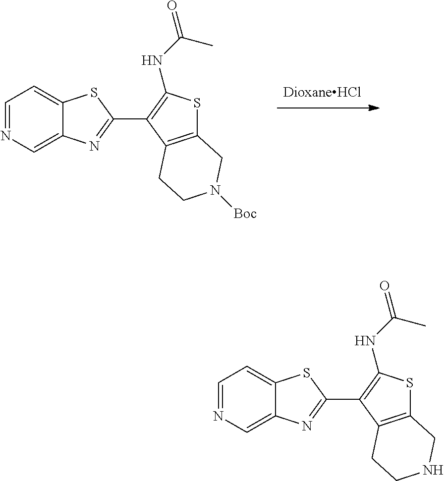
C1=NC=C2C(=C1)SC(C1=C(NC(=O)C)SC3=C1CCN([Boc])C3)=N2.C1=NC=C2C(=C1)SC(C1=C(NC(=O)C)SC3=C1CCNC3)=N2
